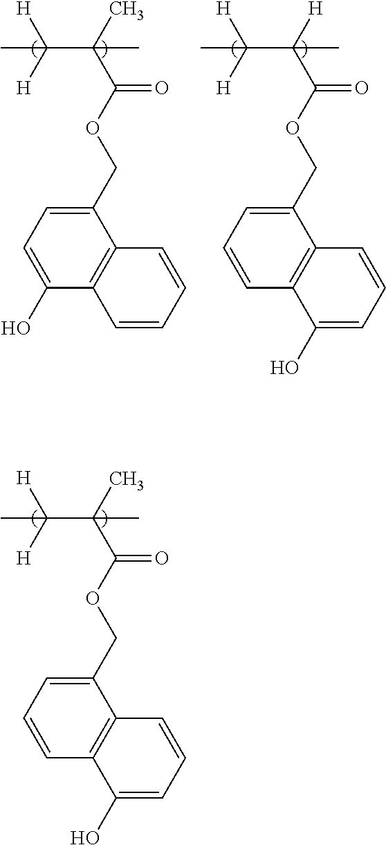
C(C(C(=O)OCC1=CC=C(O)C2=C1C=CC=C2)(C)C)([H])([H])C.C(C(C(=O)OCC1=CC=CC2=C1C=CC=C2O)([H])C)([H])([H])C.C(C(C(=O)OCC1=CC=CC2=C1C=CC=C2O)(C)C)([H])([H])C
